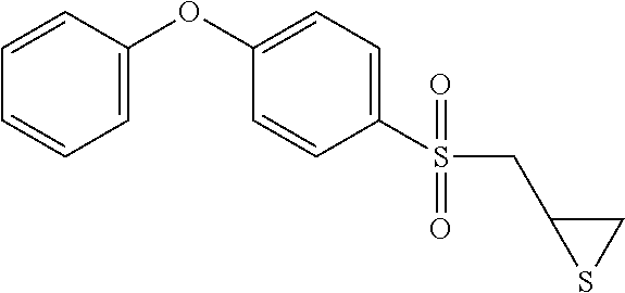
C1=C(OC2=CC=C(S(CC3CS3)(=O)=O)C=C2)C=CC=C1
